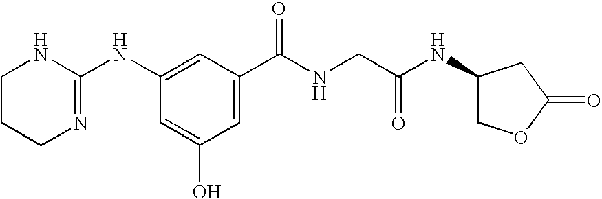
C1CCN=C(NC2=CC(C(NCC(NC3COC(=O)C3)=O)=O)=CC(O)=C2)N1
